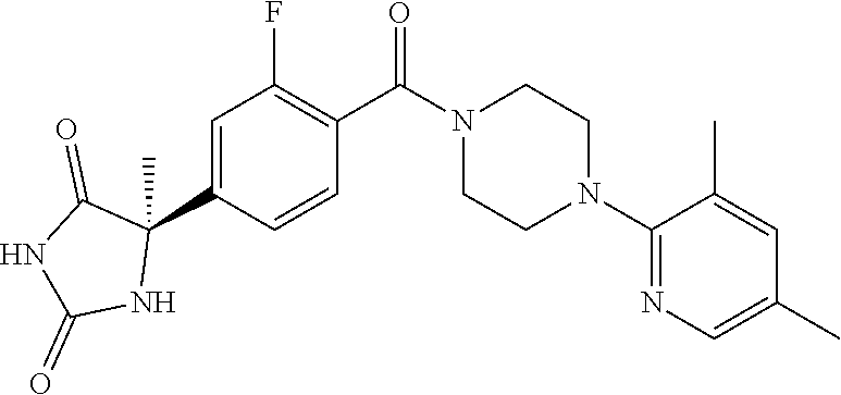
C1(N2CCN(C(C3=C(F)C=C(C4(C)C(=O)NC(=O)N4)C=C3)=O)CC2)=NC=C(C)C=C1C
